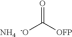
O=C([OFP])[-O].N
